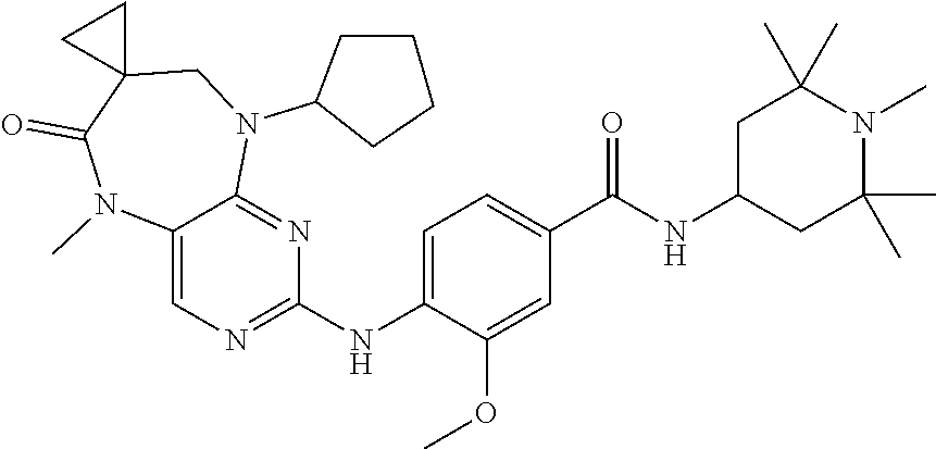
C12=CN=C(NC3=CC=C(C(NC4CC(C)(C)N(C)C(C)(C)C4)=O)C=C3OC)N=C1N(C1CCCC1)CC1(C(=O)N2C)CC1
